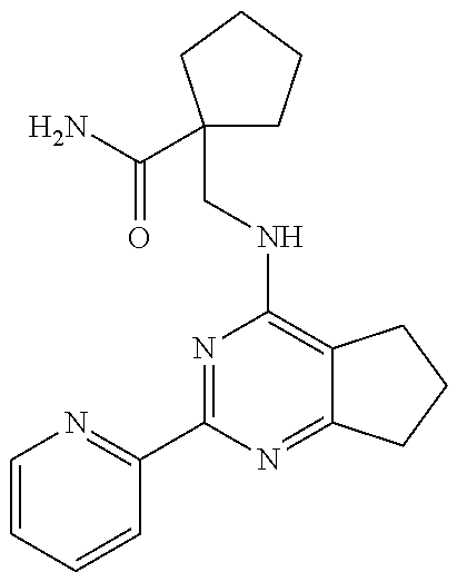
C1=CC=CC(C2=NC(NCC3(C(N)=O)CCCC3)=C3C(=N2)CCC3)=N1
